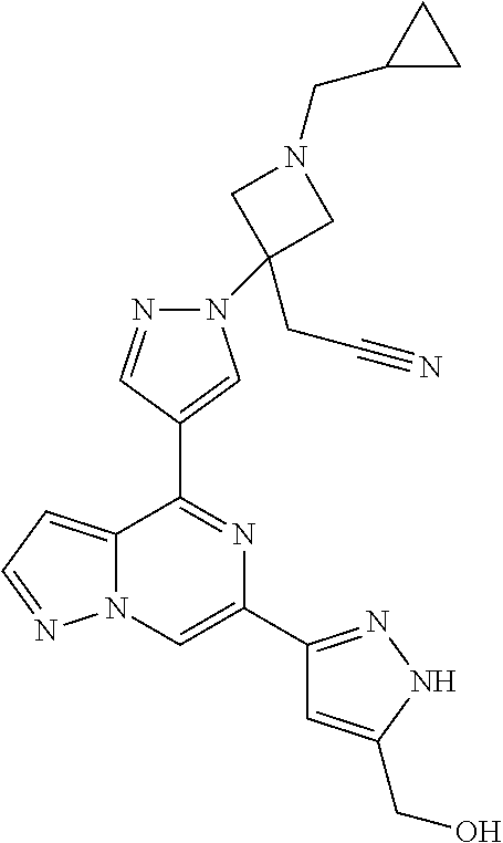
C12=CC=NN1C=C(C1=NNC(CO)=C1)N=C2C1=CN(C2(CC#N)CN(CC3CC3)C2)N=C1
